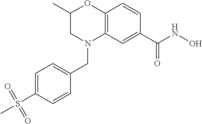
C1=C(S(C)(=O)=O)C=CC(CN2C3=C(OC(C)C2)C=CC(C(NO)=O)=C3)=C1
